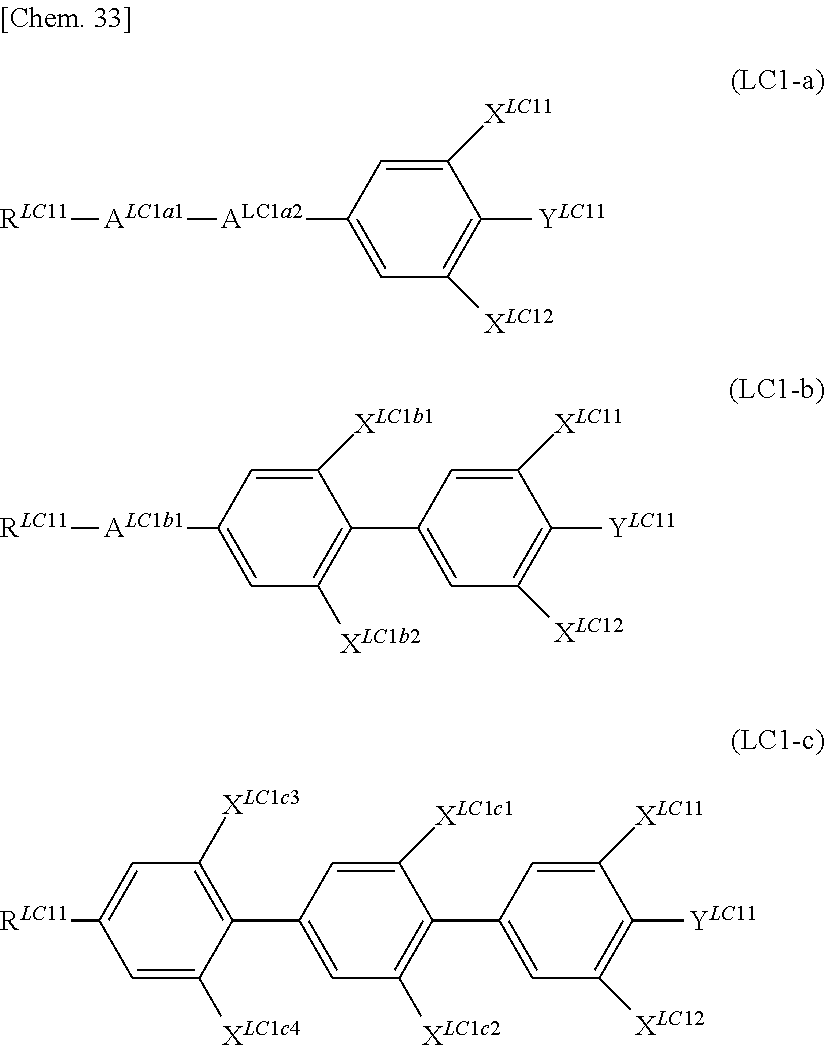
[RLC11][ALC1a1][ALC1a2]C1=CC([XLC12])=C([YLC11])C([XLC11])=C1.[RLC11][ALC1b1]C1=CC([XLC1b2])=C(C2=CC([XLC12])=C([YLC11])C([XLC11])=C2)C([XLC1b1])=C1.C1=C([XLC11])C([YLC11])=C([XLC12])C=C1C1=C([XLC1c2])C=C(C2=C([XLC1c3])C=C([RLC11])C=C2[XLC1c4])C=C1[XLC1c1]
